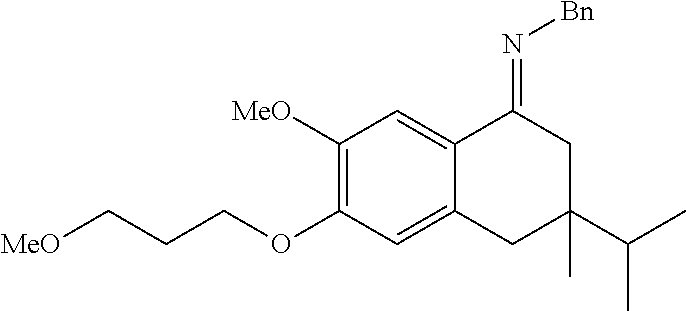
[MeO]CCCOC1=C([MeO])C=C2C(=C1)CC(C(C)C)(C)CC2=N[Bn]
